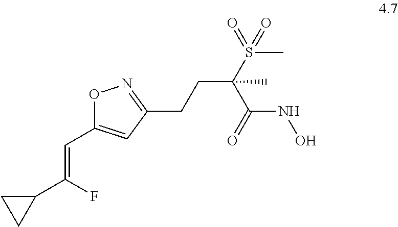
O1C(C=C(C2CC2)F)=CC(CCC(S(C)(=O)=O)(C)C(NO)=O)=N1
